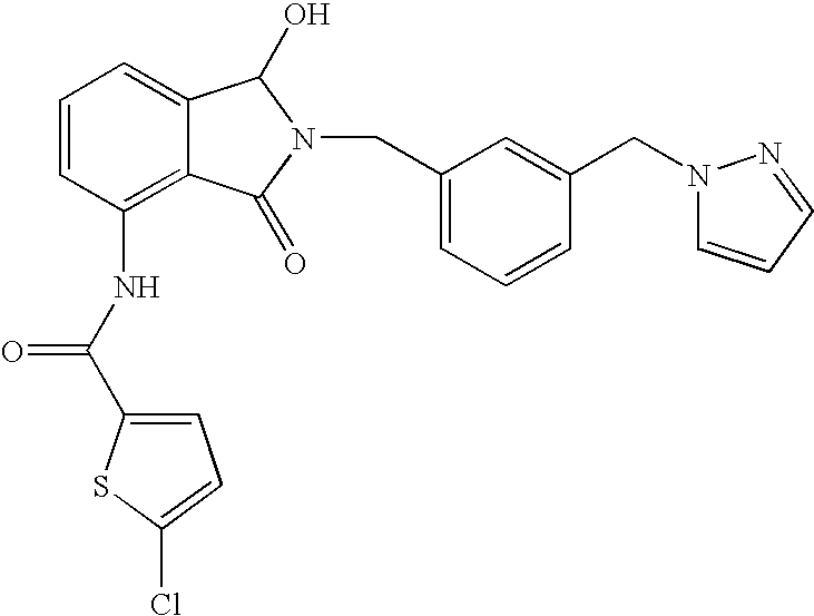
C1=C2C(=C(NC(C3=CC=C(Cl)S3)=O)C=C1)C(=O)N(CC1=CC=CC(CN3C=CC=N3)=C1)C2O
